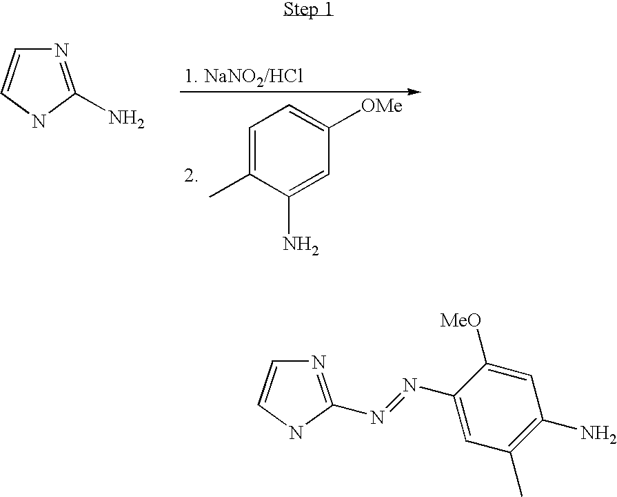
C1=C(C)C(N)=CC([OMe])=C1.N1=C(N)NC=C1.C1=C(N=NC2=NC=CN2)C([MeO])=CC(N)=C1C
